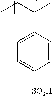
CCC(C)C1=CC=C([SO3H])C=C1
